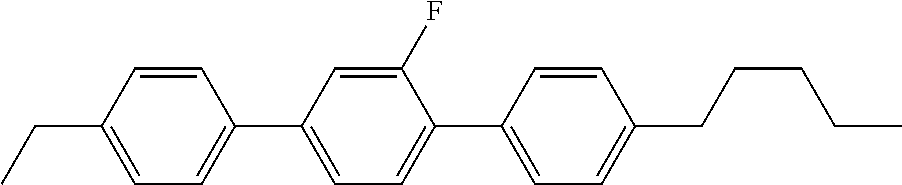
C(C1=CC=C(C2=CC=C(C3=CC=C(CCCCC)C=C3)C(F)=C2)C=C1)C
